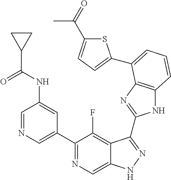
C1=NC=C(C2=NC=C3C(=C2F)C(C2=NC4=C(N2)C=CC=C4C2=CC=C(C(=O)C)S2)=NN3)C=C1NC(C1CC1)=O
